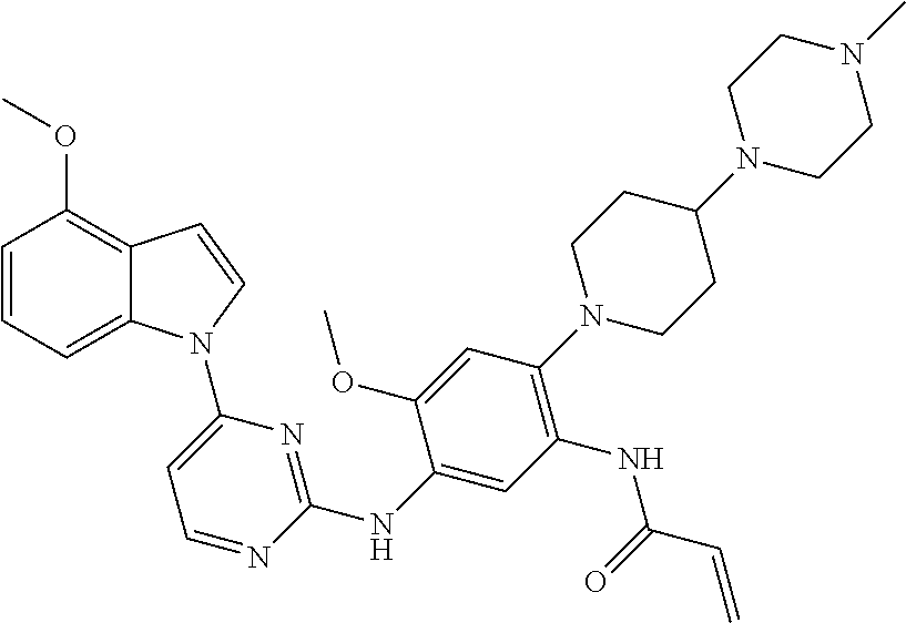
C1=C(NC2=NC(N3C4=CC=CC(OC)=C4C=C3)=CC=N2)C(OC)=CC(N2CCC(N3CCN(C)CC3)CC2)=C1NC(C=C)=O
